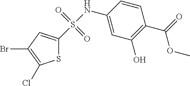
C1(S(NC2=CC(O)=C(C(=O)OC)C=C2)(=O)=O)=CC(Br)=C(Cl)S1
